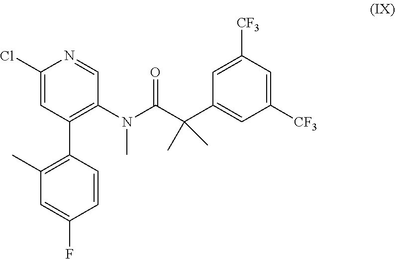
CN(C(C(C1=CC([CF3])=CC([CF3])=C1)(C)C)=O)C1=C(C2=C(C)C=C(F)C=C2)C=C(Cl)N=C1
